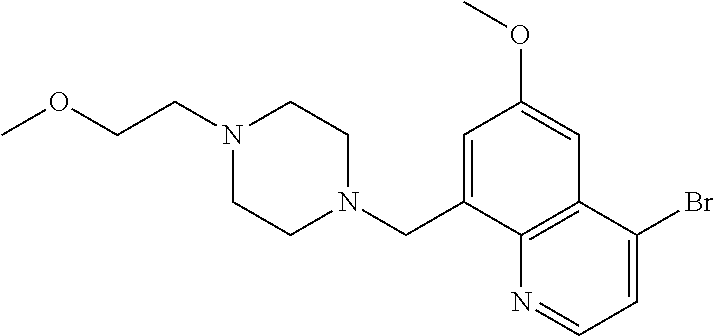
COCCN1CCN(CC2=CC(OC)=CC3=C2N=CC=C3Br)CC1
